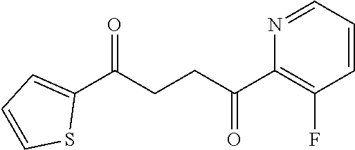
C1(C(CCC(C2=C(F)C=CC=N2)=O)=O)=CC=CS1
